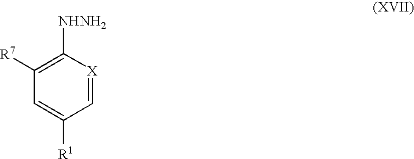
C1([R7])=C([NHNH2])[X]=CC([R1])=C1
